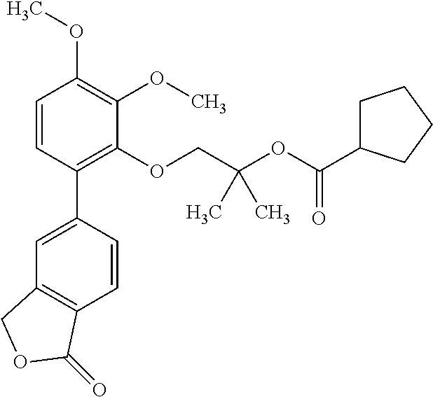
C1=CC(C2=CC3=C(C=C2)C(=O)OC3)=C(OCC(OC(C2CCCC2)=O)(C)C)C(OC)=C1OC
